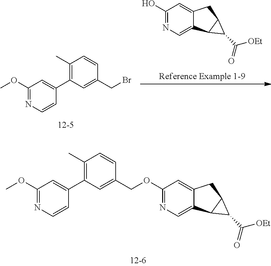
OC1=NC=C2C(=C1)CC1C2C1C(=O)[OEt].C1(C)=C(C2=CC(OC)=NC=C2)C=C(CBr)C=C1.C1(C)=C(C2=CC(OC)=NC=C2)C=C(COC2=NC=C3C(=C2)CC2C3C2C(=O)[OEt])C=C1
